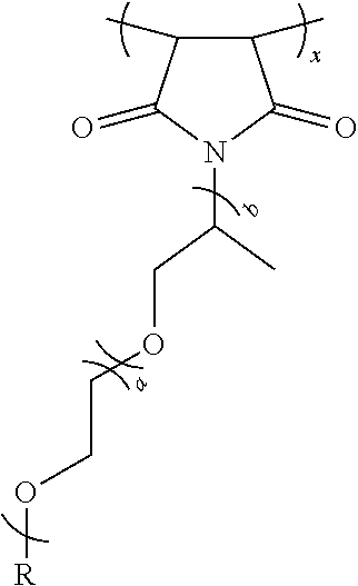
C1(C)C(C)C(=O)N(C(COCCO[R])C)C1=O
